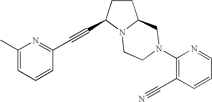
C1(C)=CC=CC(C#CC2CCC3N2CCN(C2=C(C#N)C=CC=N2)C3)=N1
